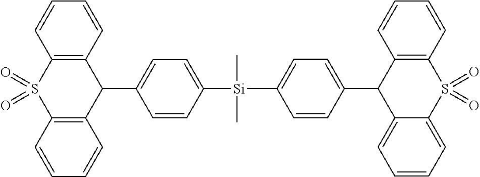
[Si](C1=CC=C(C2C3=CC=CC=C3S(=O)(=O)C3=C2C=CC=C3)C=C1)(C1=CC=C(C2C3=C(S(=O)(=O)C4=C2C=CC=C4)C=CC=C3)C=C1)(C)C
